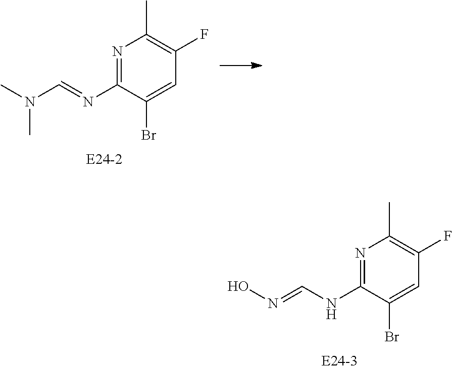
ON=CNC1=NC(C)=C(F)C=C1Br.CN(C=NC1=NC(C)=C(F)C=C1Br)C
